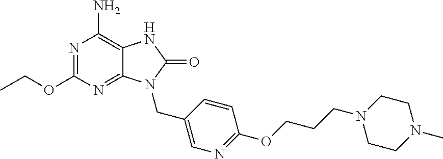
N1=C(OCC)N=C2C(=C1N)NC(=O)N2CC1=CN=C(OCCCN2CCN(C)CC2)C=C1
